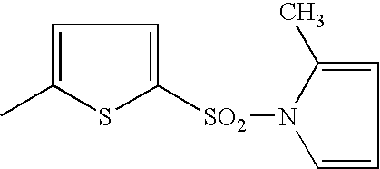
C1=C(C)SC([SO2]N2C(C)=CC=C2)=C1
